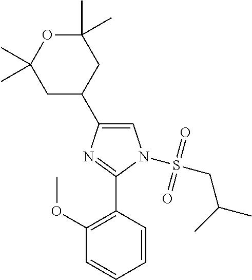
C1(C)(C)OC(C)(C)CC(C2=CN(S(CC(C)C)(=O)=O)C(C3=C(OC)C=CC=C3)=N2)C1
